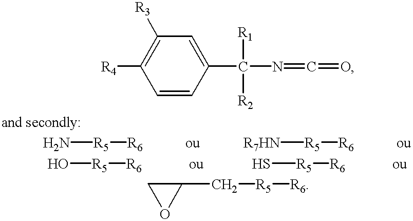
C1=CC(C(N=C=O)([R1])[R2])=CC([R3])=C1[R4].N[R5][R6].[R7HN][R5][R6].O[R5][R6].S[R5][R6].C1OC1C[R5][R6]
